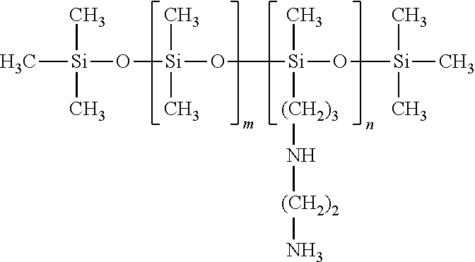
C[Si](O[Si](O[Si](O[Si](C)(C)C)(C)[(CH2)3]N[(CH2)2]N)(C)C)(C)C
